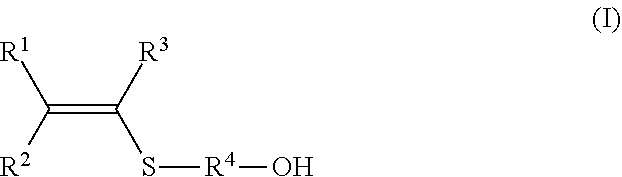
C(=C([R3])S[R4]O)([R2])[R1]
